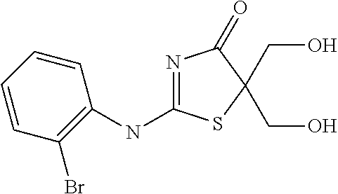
C1(Br)=C(NC2=NC(=O)C(CO)(CO)S2)C=CC=C1
